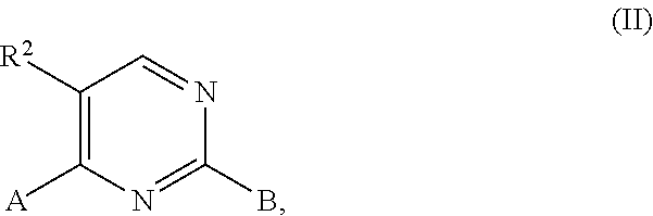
C1([R2])=C([A])N=C(B)N=C1
